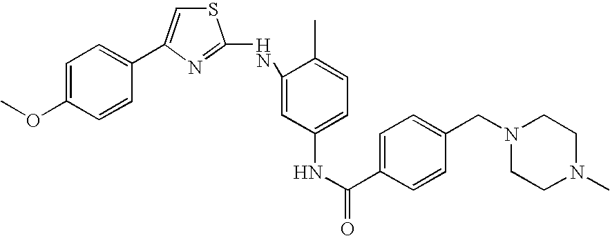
COC1=CC=C(C2=CSC(NC3=CC(NC(C4=CC=C(CN5CCN(C)CC5)C=C4)=O)=CC=C3C)=N2)C=C1
